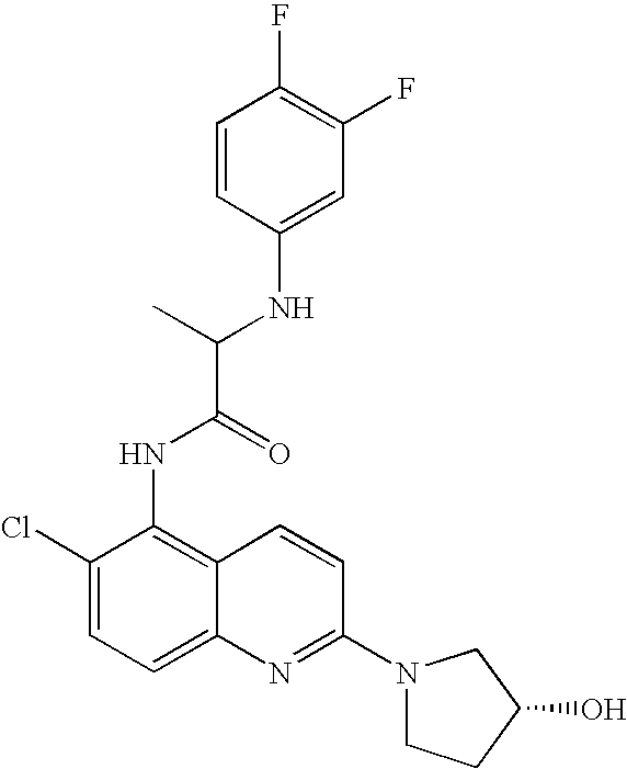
C1(Cl)=CC=C2C(=C1NC(=O)C(NC1=CC(F)=C(F)C=C1)C)C=CC(N1CCC(O)C1)=N2
